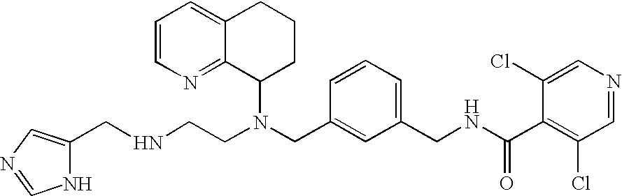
N(CC1=CC(CNC(C2=C(Cl)C=NC=C2Cl)=O)=CC=C1)(C1CCCC2=CC=CN=C12)CCNCC1=CN=CN1
